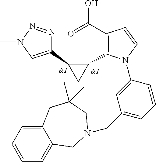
C12=CC=CC=C1CN(CC1=CC=CC(N3C(C4C(C5=CN(C)N=N5)C4)=C(C(=O)O)C=C3)=C1)CC(C)(C)C2
